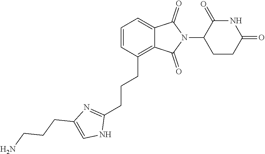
C1=C2C(=C(CCCC3=NC(CCCN)=CN3)C=C1)C(=O)N(C1CCC(=O)NC1=O)C2=O
